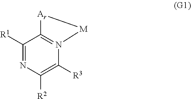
C1([R1])=NC([R2])=C([R3])N2=C1[Ar][M]2
